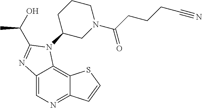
C12=CN=C3C(=C1N(C1CN(C(CCCC#N)=O)CCC1)C(C(C)O)=N2)SC=C3
